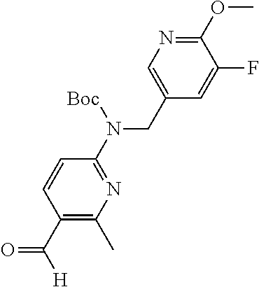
C1(CN(C2=NC(C)=C(C([H])=O)C=C2)[Boc])=CN=C(OC)C(F)=C1
